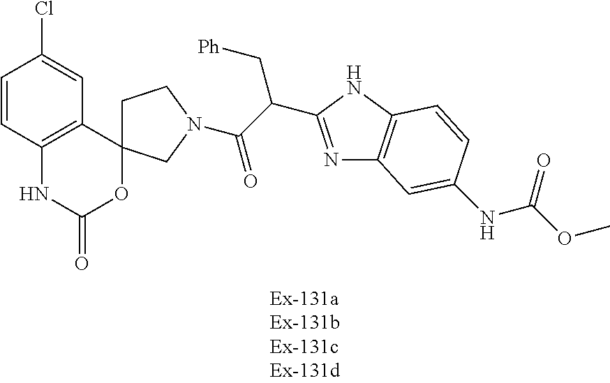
C12=C(C=C(Cl)C=C1)C1(OC(=O)N2)CCN(C(=O)C(C[Ph])C2=NC3=C(N2)C=CC(NC(=O)OC)=C3)C1
